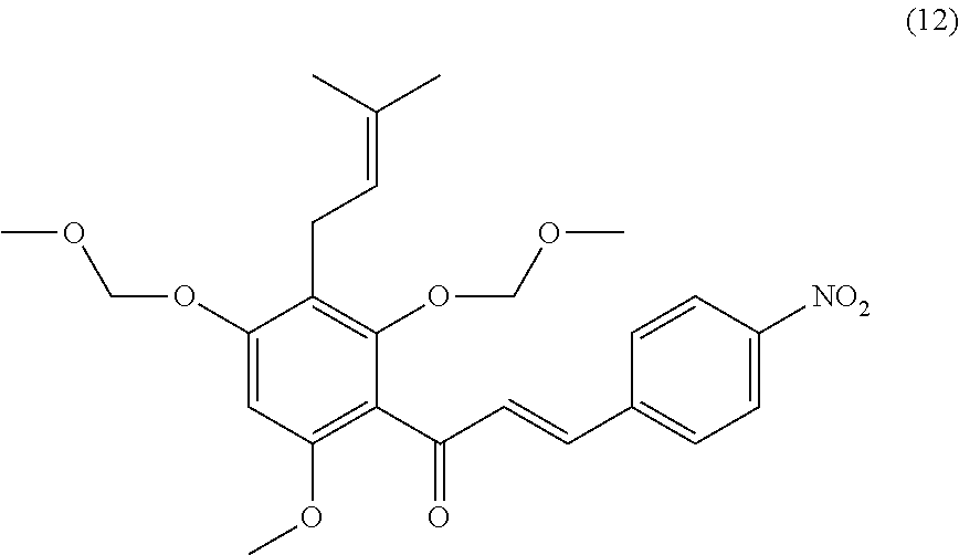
C1(OCOC)=CC(OC)=C(C(C=CC2=CC=C([NO2])C=C2)=O)C(OCOC)=C1CC=C(C)C
